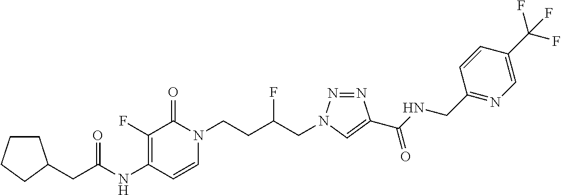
C1(NC(=O)CC2CCCC2)=C(F)C(=O)N(CCC(CN2N=NC(C(NCC3=NC=C(C(F)(F)F)C=C3)=O)=C2)F)C=C1
